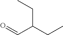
O=CC(CC)CC
